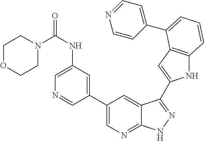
C1(C2=CN=C3C(=C2)C(C2=CC4=C(N2)C=CC=C4C2=CC=NC=C2)=NN3)=CC(NC(N2CCOCC2)=O)=CN=C1
